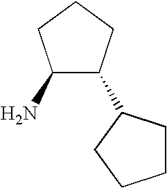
C1(N)C(C2CCCC2)CCC1
